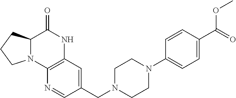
C12N(C3=C(NC1=O)C=C(CN1CCN(C4=CC=C(C(=O)OC)C=C4)CC1)C=N3)CCC2
